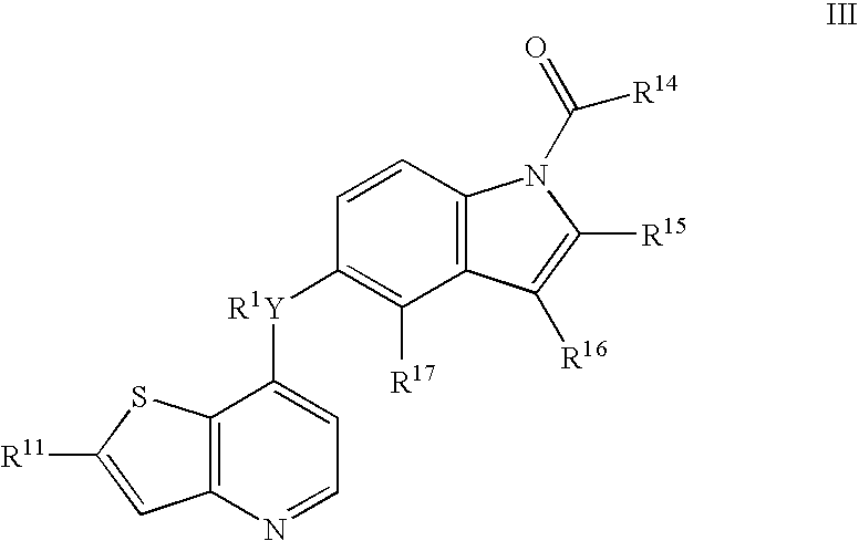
C12=C(N=CC=C1[R1Y]C1=C([R17])C3=C(C=C1)N(C(=O)[R14])C([R15])=C3[R16])C=C([R11])S2
